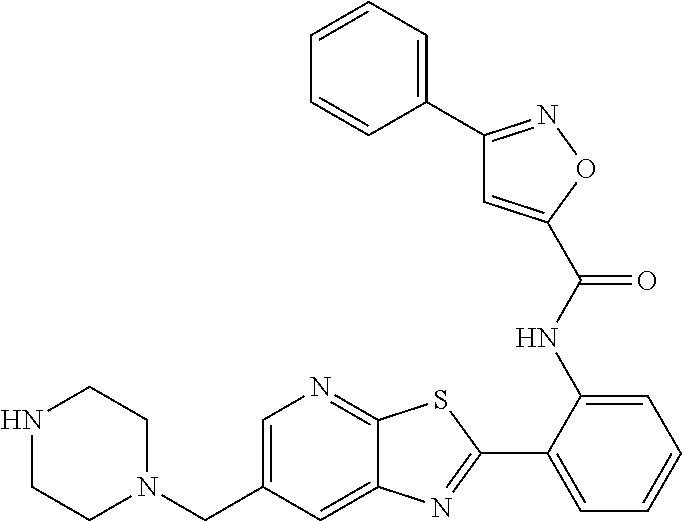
C1=C(CN2CCNCC2)C=C2C(=N1)SC(C1=CC=CC=C1NC(=O)C1=CC(C3=CC=CC=C3)=NO1)=N2
